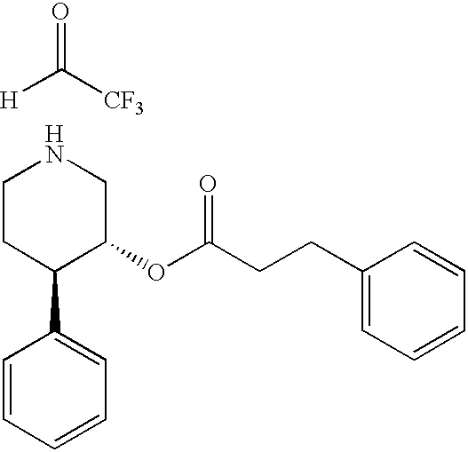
[H]C([CF3])=O.C1CC(C2=CC=CC=C2)C(OC(CCC2=CC=CC=C2)=O)CN1
